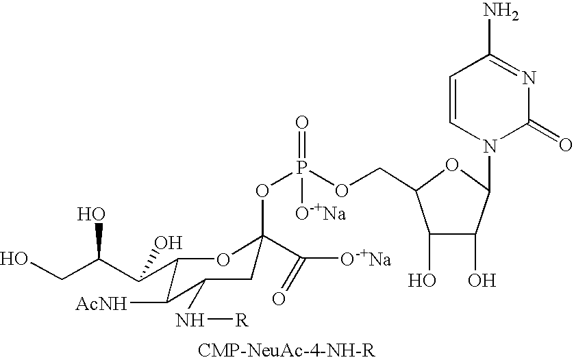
C1(C(C(CO)O)O)C([AcNH])C(N[R])CC(OP([O-+Na])(=O)OCC2C(O)C(O)C(N3C(=O)N=C(N)C=C3)O2)(C([O-+Na])=O)O1
